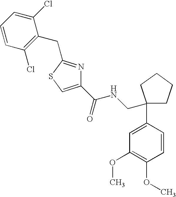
C1(C2=CC(OC)=C(OC)C=C2)(CNC(C2=CSC(CC3=C(Cl)C=CC=C3Cl)=N2)=O)CCCC1
